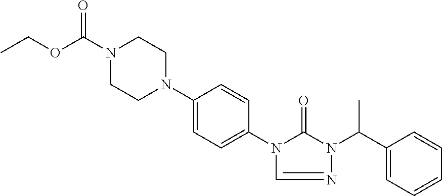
C1=C(N2CCN(C(OCC)=O)CC2)C=CC(N2C(=O)N(C(C3=CC=CC=C3)C)N=C2)=C1
